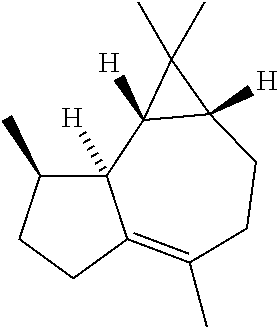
C12([H])C(C)CCC1=C(C)CCC1([H])C2([H])C1(C)C
